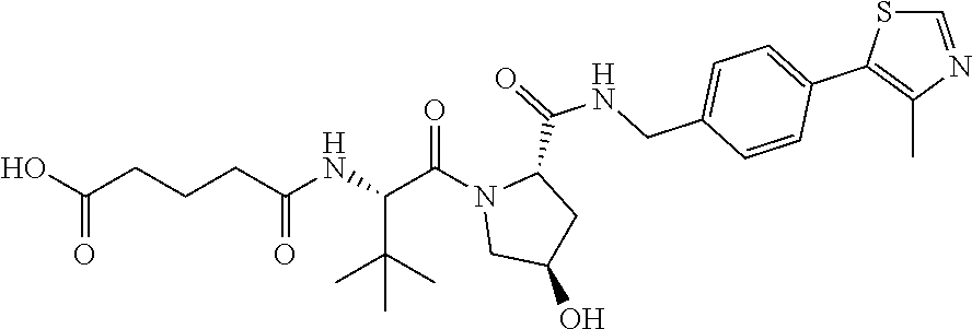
C(CCCC(NC(C(N1CC(O)CC1C(=O)NCC1=CC=C(C2=C(C)N=CS2)C=C1)=O)C(C)(C)C)=O)(O)=O
